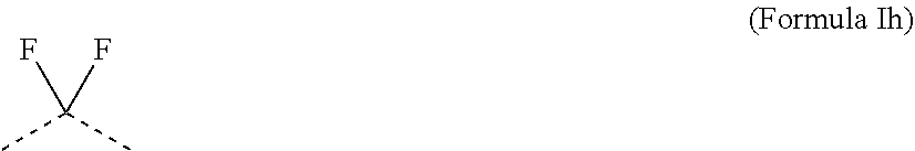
FC(F)(C)C
